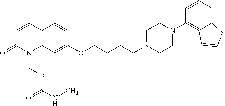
C1=CC=C2C(=C1N1CCN(CCCCOC3=CC4=C(C=C3)C=CC(=O)N4COC(NC)=O)CC1)C=CS2
